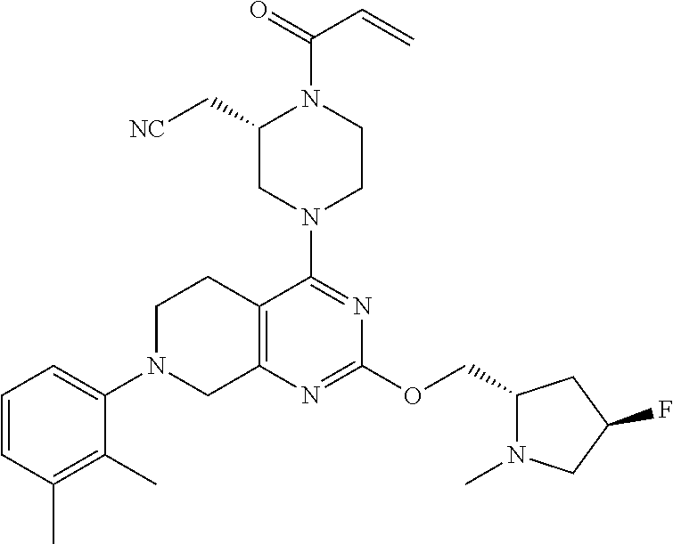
C1(C[NC])CN(C2=NC(OCC3N(C)CC(F)C3)=NC3=C2CCN(C2=CC=CC(C)=C2C)C3)CCN1C(=O)C=C
